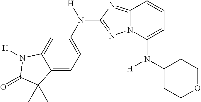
C12=CC=C(N([H])C3=NN4C(=N3)C=CC=C4N(C3CCOCC3)[H])C=C1N([H])C(=O)C2(C)C
